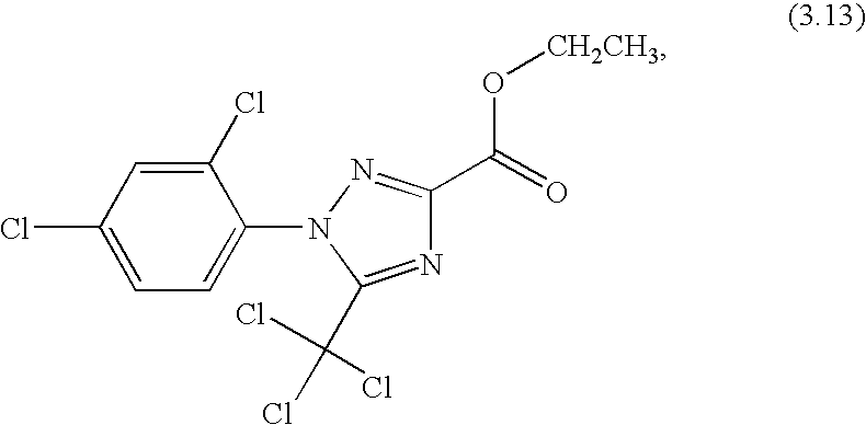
C1(Cl)=CC=C(N2N=C(C(=O)O[CH2CH3])N=C2C(Cl)(Cl)Cl)C(Cl)=C1
